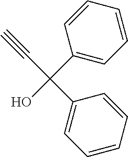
C1(C(O)(C#C)C2=CC=CC=C2)=CC=CC=C1
